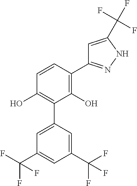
OC1=C(C2=CC(C(F)(F)F)=CC(C(F)(F)F)=C2)C(O)=C(C2=NNC(C(F)(F)F)=C2)C=C1
